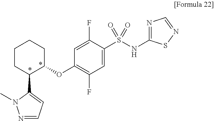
C1(C2C(OC3=C(F)C=C(S(NC4=NC=NS4)(=O)=O)C(F)=C3)CCCC2)=CC=NN1C
